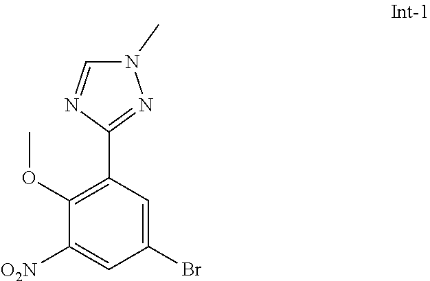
C1(OC)=C(C2=NN(C)C=N2)C=C(Br)C=C1[O2N]
